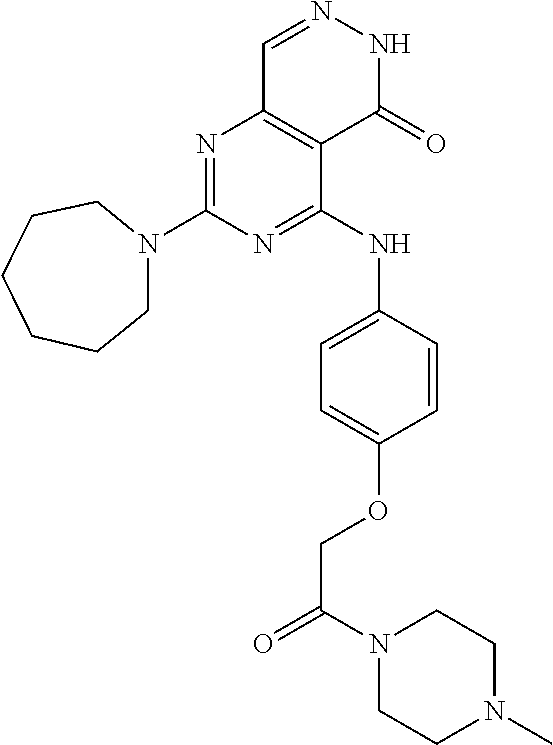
N1=C(N2CCCCCC2)N=C(NC2=CC=C(OCC(=O)N3CCN(C)CC3)C=C2)C2=C1C=NNC2=O
